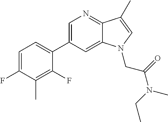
C1=C(F)C(C)=C(F)C(C2=CN=C3C(=C2)N(CC(=O)N(C)CC)C=C3C)=C1
